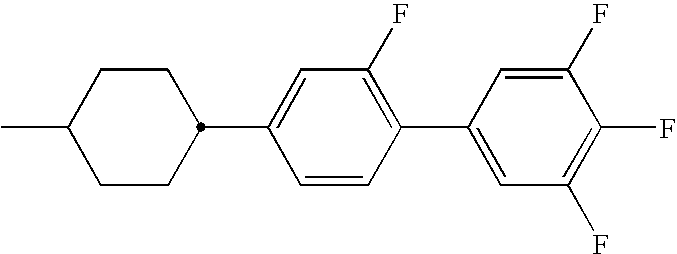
C1(C2CCC(C)CC2)=CC(F)=C(C2=CC(F)=C(F)C(F)=C2)C=C1
